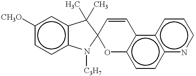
c1([CH3O])ccc2c(c1)C(C)(C)C1(N2[C3H7])Oc2c(c3c(cc2)nccc3)C=C1
